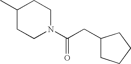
C1(C)CCN(C(CC2CCCC2)=O)CC1
